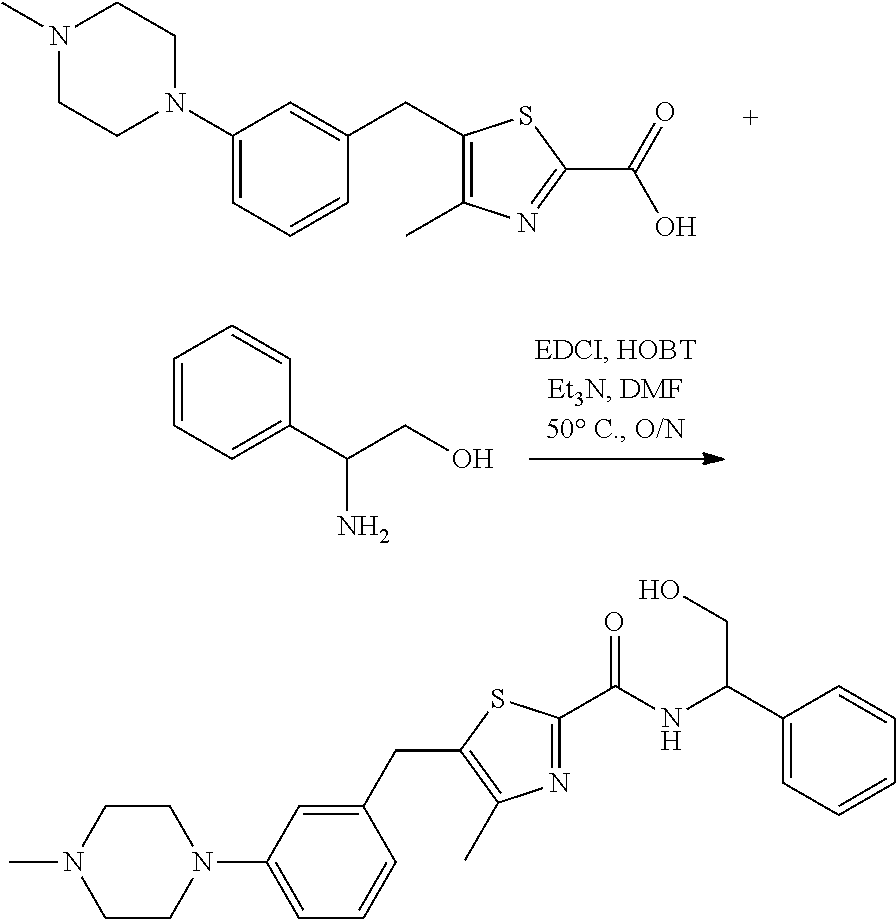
C1(N2CCN(C)CC2)=CC=CC(CC2=C(C)N=C(C(=O)O)S2)=C1.C1=CC=C(C(CO)N)C=C1.C1(N2CCN(C)CC2)=CC=CC(CC2=C(C)N=C(C(=O)NC(CO)C3=CC=CC=C3)S2)=C1
